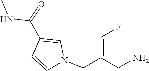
N(C(C1=CN(CC(=CF)CN)C=C1)=O)C
